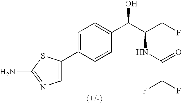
C1(C2=CC=C(C(C(CF)NC(C(F)F)=O)O)C=C2)=CN=C(N)S1
